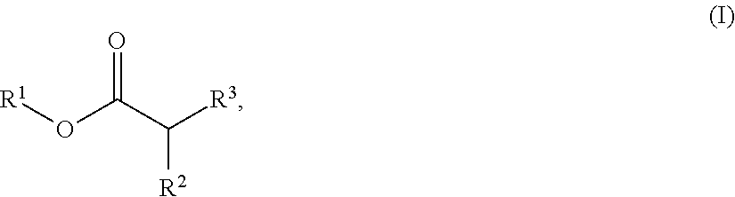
[R1]OC(C([R3])[R2])=O
